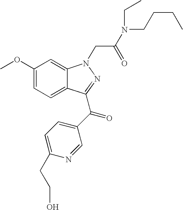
C1(OC)=CC=C2C(=C1)N(CC(N(CCCC)CC)=O)N=C2C(C1=CC=C(CCO)N=C1)=O
